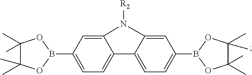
C12=CC(B3OC(C)(C)C(C)(C)O3)=CC=C1C1=CC=C(B3OC(C)(C)C(C)(C)O3)C=C1N2[R2]
